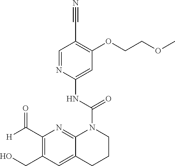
C1(C#N)=C(OCCOC)C=C(NC(=O)N2C3=NC(C([H])=O)=C(CO)C=C3CCC2)N=C1
